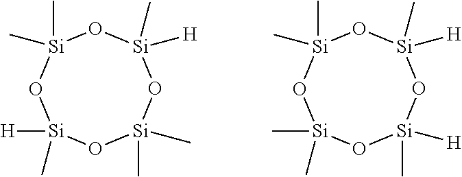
[Si]1([H])(C)O[Si](C)(C)O[Si](C)([H])O[Si](C)(C)O1.[Si]1(C)(C)O[Si]([H])(C)O[Si](C)([H])O[Si](C)(C)O1
